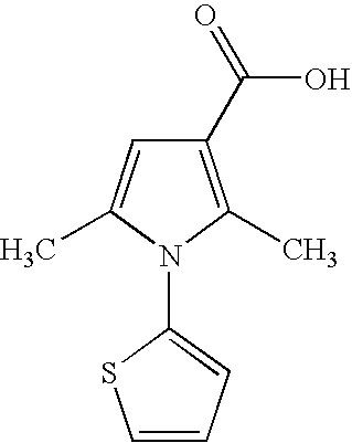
C1(C(=O)O)=C(C)N(C2=CC=CS2)C(C)=C1
